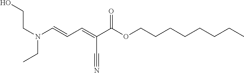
OCCN(CC)C=CC=C(C(OCCCCCCCC)=O)C#N
